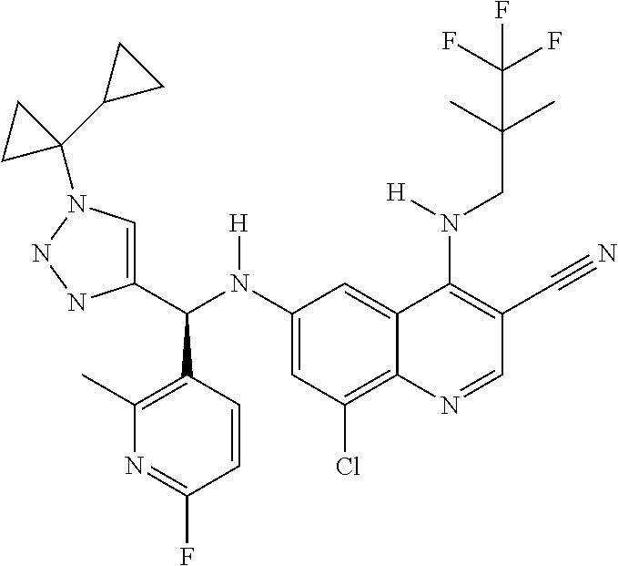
C1(N(C(C2=CN(C3(C4CC4)CC3)NN2)C2=C(C)N=C(F)C=C2)[H])=CC(Cl)=C2C(=C1)C(N(CC(C)(C)C(F)(F)F)[H])=C(C#N)C=N2
